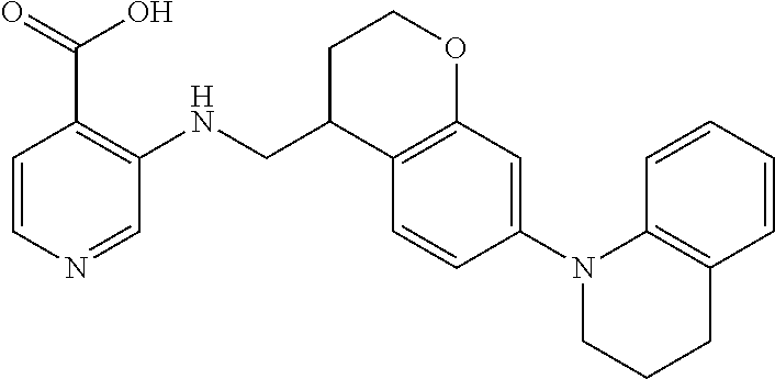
C1=CC(N2C3=C(C=CC=C3)CCC2)=CC2=C1C(CNC1=C(C(O)=O)C=CN=C1)CCO2
